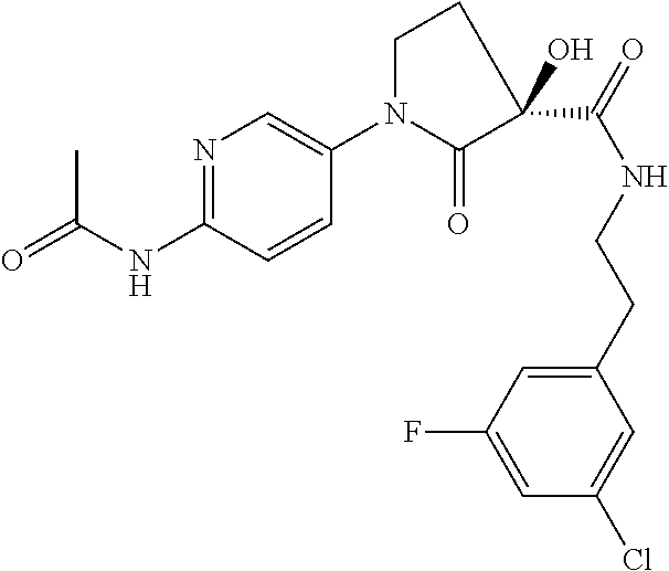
CC(NC1=NC=C(N2CCC(C(NCCC3=CC(F)=CC(Cl)=C3)=O)(O)C2=O)C=C1)=O
